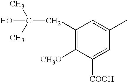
C1(CC(O)(C)C)=C([CH3O])C([COOH])=CC(C)=C1
